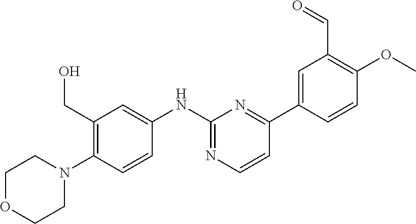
C1(NC2=CC(CO)=C(N3CCOCC3)C=C2)=NC=CC(C2=CC(C=O)=C(OC)C=C2)=N1
